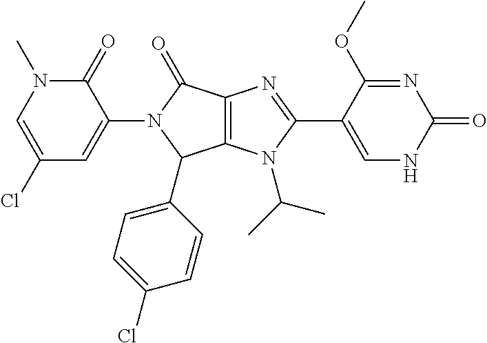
C1(Cl)=CN(C)C(=O)C(N2C(C3=CC=C(Cl)C=C3)C3=C(C2=O)N=C(C2=CNC(=O)N=C2OC)N3C(C)C)=C1
